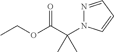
N1=CC=CN1C(C(OCC)=O)(C)C
